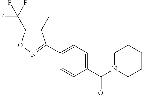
C1(C2=NOC(C(F)(F)F)=C2C)=CC=C(C(=O)N2CCCCC2)C=C1
